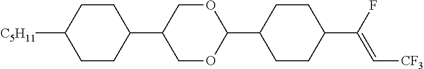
C1CC(C2COC(C3CCC(C(F)=C[CF3])CC3)OC2)CCC1[C5H11]
